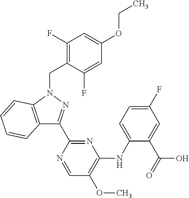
C12=C(N(CC3=C(F)C=C(OCC)C=C3F)N=C1C1=NC(NC3=CC=C(F)C=C3C(=O)O)=C(OC)C=N1)C=CC=C2
